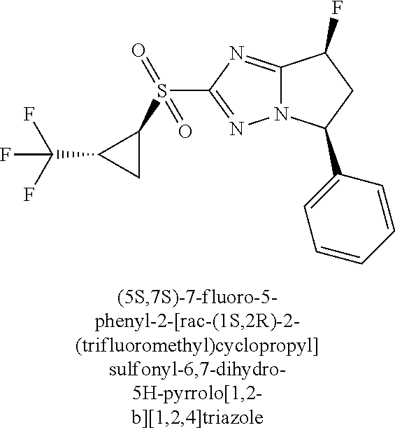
C12=NC(S(C3C(C(F)(F)F)C3)(=O)=O)=NN1C(C1=CC=CC=C1)CC2F
